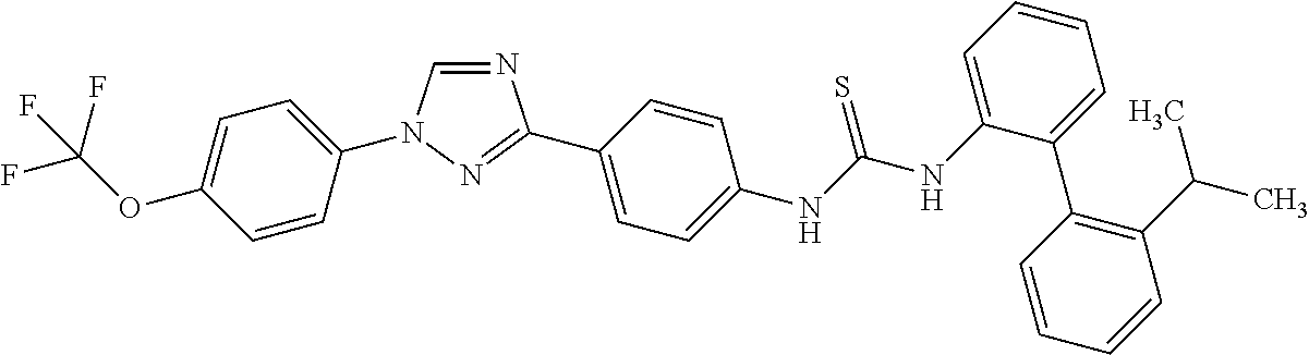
C1=C(N2C=NC(C3=CC=C(NC(NC4=CC=CC=C4C4=C(C(C)C)C=CC=C4)=S)C=C3)=N2)C=CC(OC(F)(F)F)=C1
